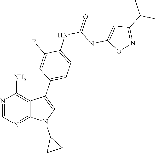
C1=NC(N)=C2C(C3=CC=C(NC(NC4=CC(C(C)C)=NO4)=O)C(F)=C3)=CN(C3CC3)C2=N1
